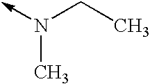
N(CC)(C)->C
